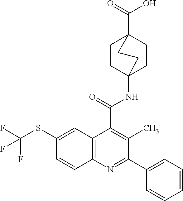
S(C(F)(F)F)C1=CC2=C(C=C1)N=C(C1=CC=CC=C1)C(C)=C2C(=O)NC12CCC(C(=O)O)(CC1)CC2
